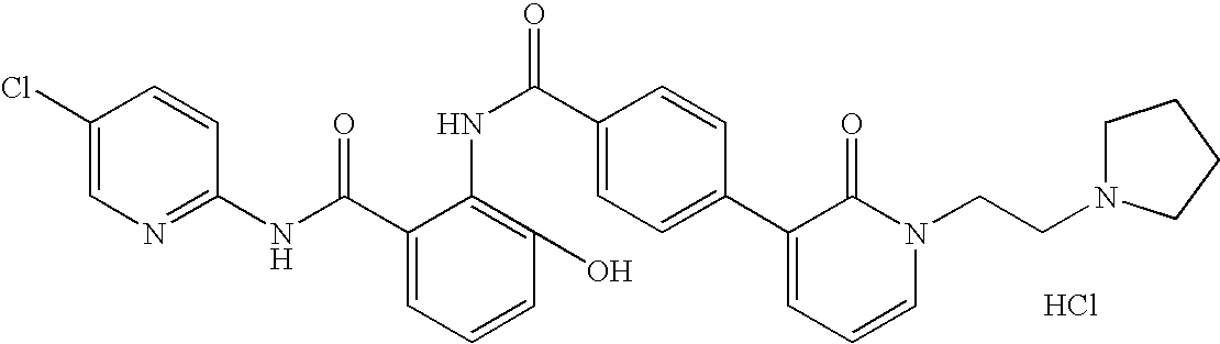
C1(NC(C2=CC=CC(O)=C2NC(C2=CC=C(C3=CC=CN(CCN4CCCC4)C3=O)C=C2)=O)=O)=NC=C(Cl)C=C1.Cl
